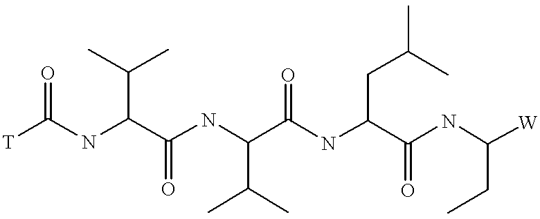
[T]C(NC(C(NC(C(NC(C(NC([W])CC)=O)CC(C)C)=O)C(C)C)=O)C(C)C)=O
